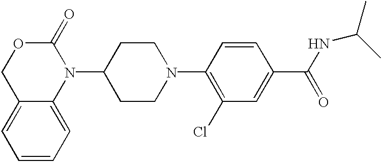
C1(N2C(=O)OCC3=CC=CC=C23)CCN(C2=C(Cl)C=C(C(NC(C)C)=O)C=C2)CC1
